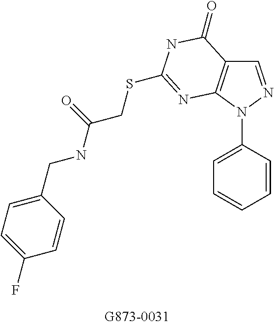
C1=NN(C2=CC=CC=C2)C2=C1C(=O)NC(SCC(NCC1=CC=C(F)C=C1)=O)=N2
